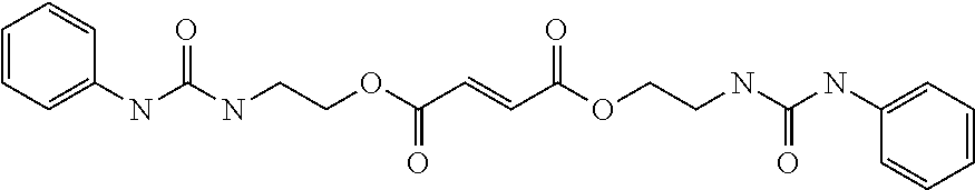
C1=C(NC(NCCOC(C=CC(OCCNC(NC2=CC=CC=C2)=O)=O)=O)=O)C=CC=C1
